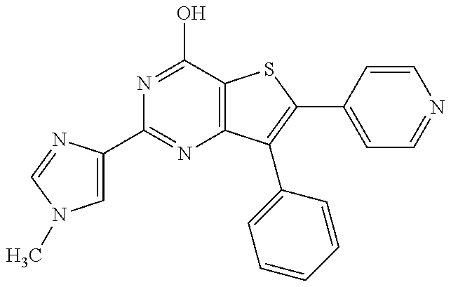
C1(C2=CN(C)C=N2)=NC2=C(C(O)=N1)SC(C1=CC=NC=C1)=C2C1=CC=CC=C1
